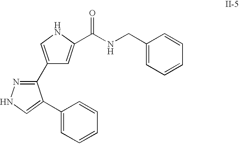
C1=C(C(NCC2=CC=CC=C2)=O)NC=C1C1=NNC=C1C1=CC=CC=C1
